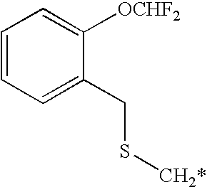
C1=CC=C(CS[CH2*])C([OCHF2])=C1
